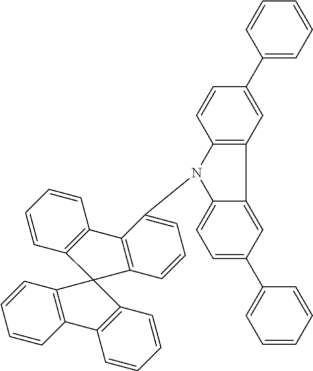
C1=CC2=C(C=C1)C1(C3=C2C=CC=C3)C2=C(C=CC=C2)C2=C1C=CC=C2N1C2=CC=C(C3=CC=CC=C3)C=C2C2=C1C=CC(C1=CC=CC=C1)=C2
